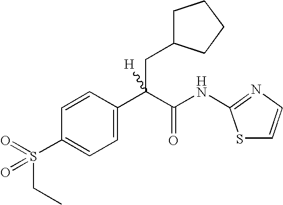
C1=C(C(C(NC2=NC=CS2)=O)(CC2CCCC2)[H])C=CC(S(=O)(CC)=O)=C1
